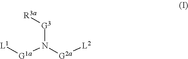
[G1a](N([G2a][L2])[G3][R3a])[L1]
